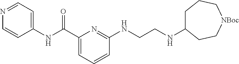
C(C1=CC=CC(NCCNC2CCC[NBoc]CC2)=N1)(NC1=CC=NC=C1)=O
